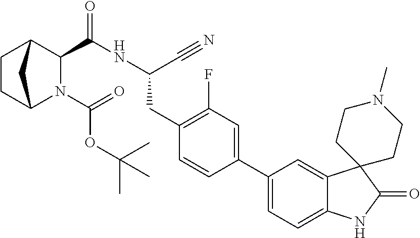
C1CC2N(C(OC(C)(C)C)=O)C(C(NC(C#N)CC3=C(F)C=C(C4=CC=C5C(=C4)C4(C(=O)N5)CCN(C)CC4)C=C3)=O)C1C2
